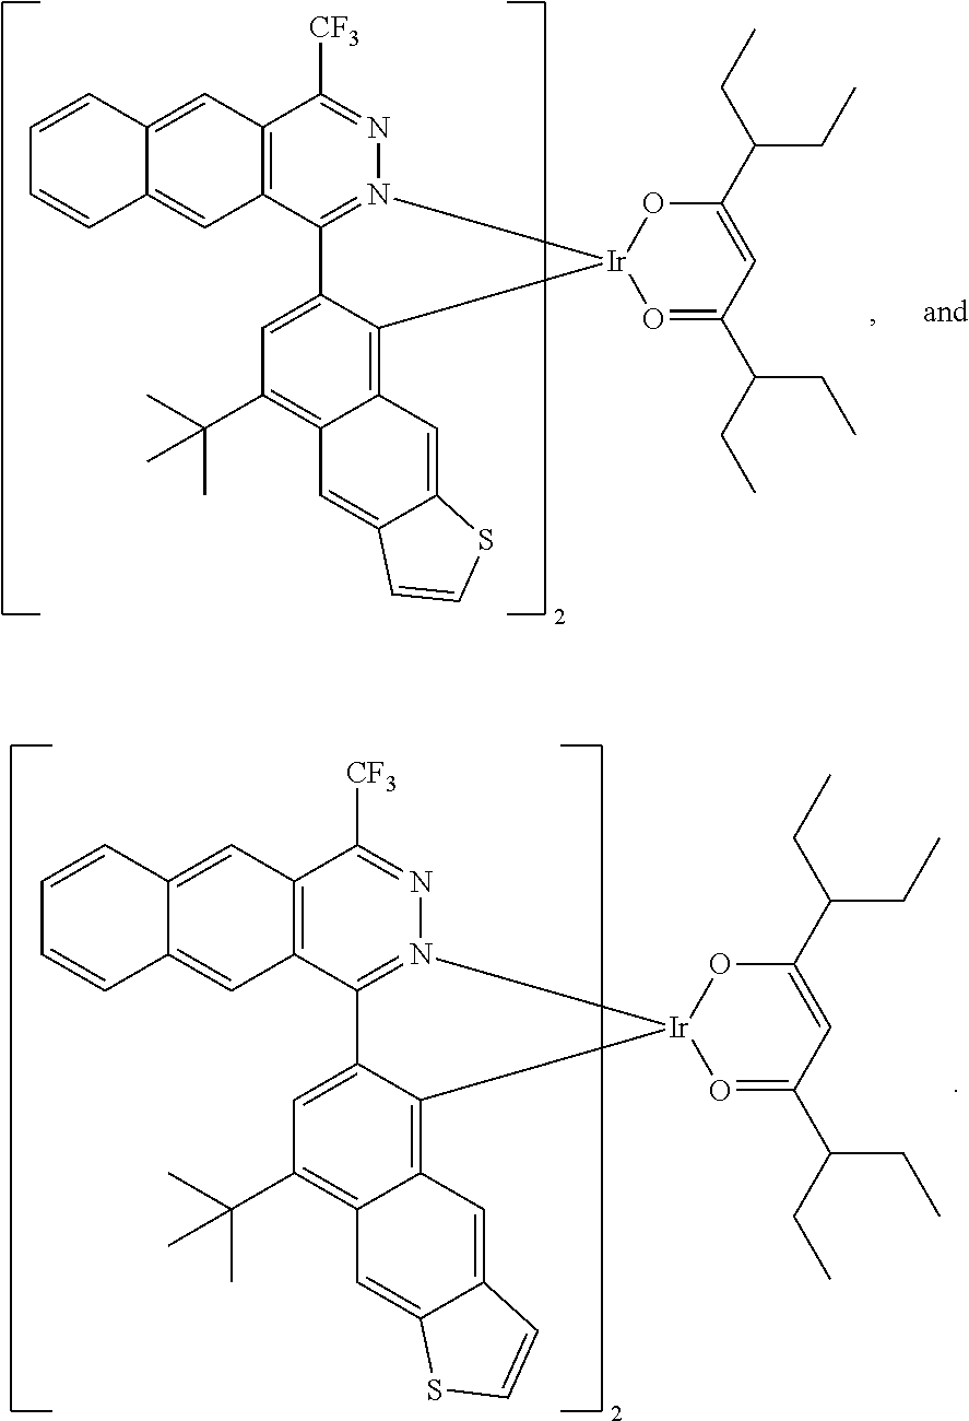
C12=C(C3=N(N=C1[CF3])[Ir]1(C4=C5C(=C(C(C)(C)C)C=C34)C=C3C(=C5)C=CS3)O=C(C(CC)CC)C=C(C(CC)CC)O1)C=C1C(=C2)C=CC=C1.C12=C(C3=N(N=C1[CF3])[Ir]1(C4=C5C(=C(C(C)(C)C)C=C34)C=C3C(=C5)SC=C3)O=C(C(CC)CC)C=C(C(CC)CC)O1)C=C1C(=C2)C=CC=C1
